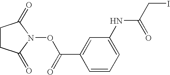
C1CC(=O)N(OC(C2=CC(NC(=O)CI)=CC=C2)=O)C1=O
